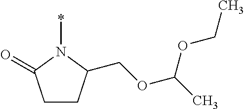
C1CC(COC(C)OCC)N(*)C1=O
